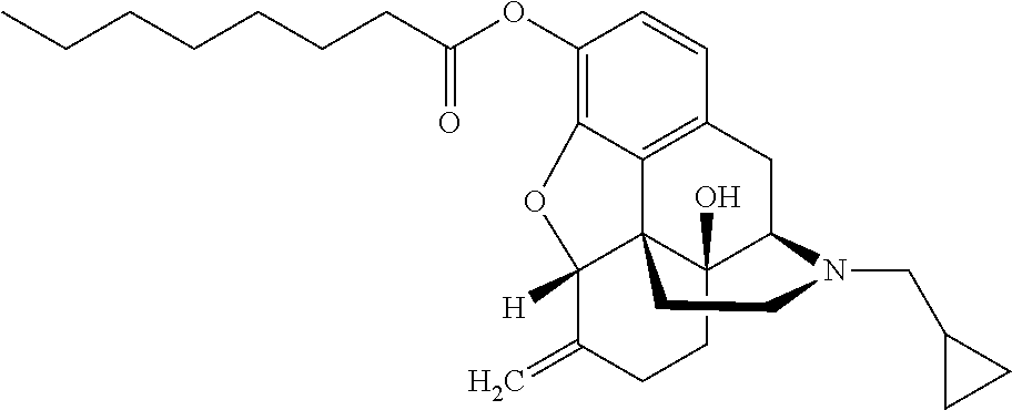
CCCCCCCC(OC1=C2C3=C(C=C1)CC1C4(O)C3(C([H])(C(=C)CC4)O2)CCN1CC1CC1)=O
